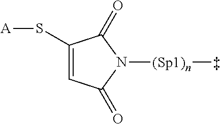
C1(S[A])=CC(=O)N([(Sp1)n]C)C1=O
